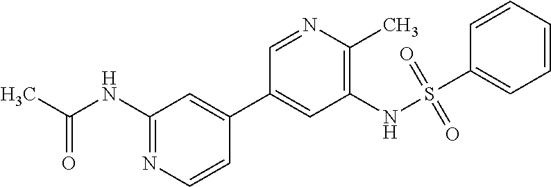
C1(NC(C)=O)=NC=CC(C2=CC(NS(C3=CC=CC=C3)(=O)=O)=C(C)N=C2)=C1
